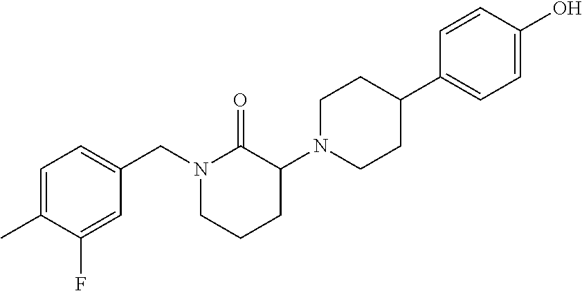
C1=C(C)C(F)=CC(CN2CCCC(N3CCC(C4=CC=C(O)C=C4)CC3)C2=O)=C1
